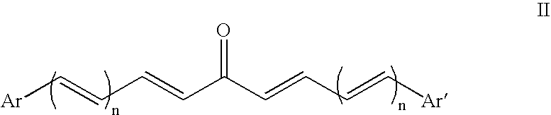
C(C(C=CC=C[Ar])=O)=CC=C[Ar]
